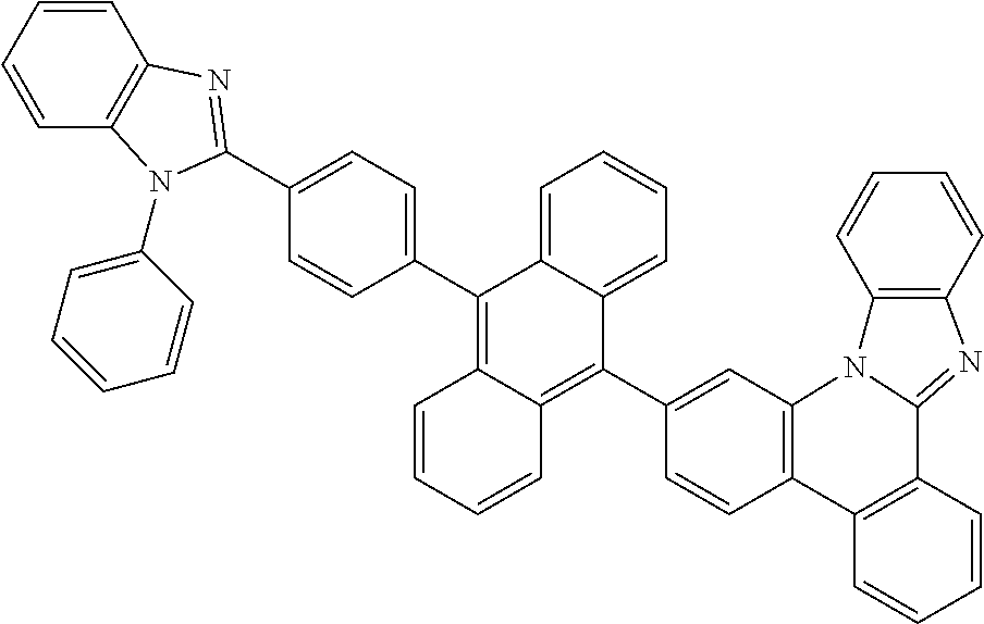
C1=CC2=C(C=C1C1=C3C(=C(C4=CC=C(C5=NC6=C(C=CC=C6)N5C5=CC=CC=C5)C=C4)C4=CC=CC=C14)C=CC=C3)N1C(=NC3=C1C=CC=C3)C1=C2C=CC=C1
